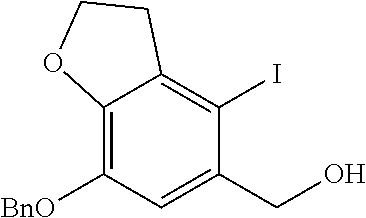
C12=C([BnO])C=C(CO)C(I)=C1CCO2
